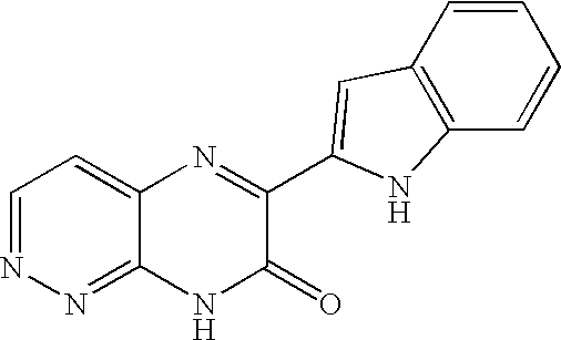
N1=C2C(=CC=N1)N=C(C1=CC3=C(C=CC=C3)N1)C(=O)N2
